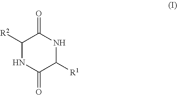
C1([R2])NC(=O)C([R1])NC1=O
